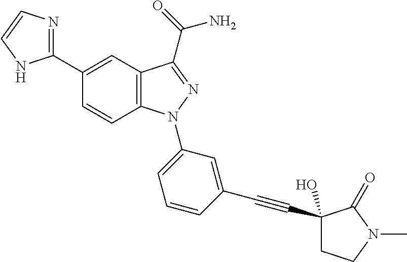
C1(C2=CC3=C(C=C2)N(C2=CC=CC(C#CC4(O)CCN(C)C4=O)=C2)N=C3C(=O)N)=NC=CN1
